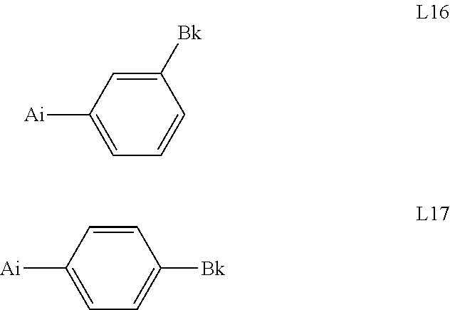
C1([Bk])=CC([Ai])=CC=C1.C1=CC([Ai])=CC=C1[Bk]
